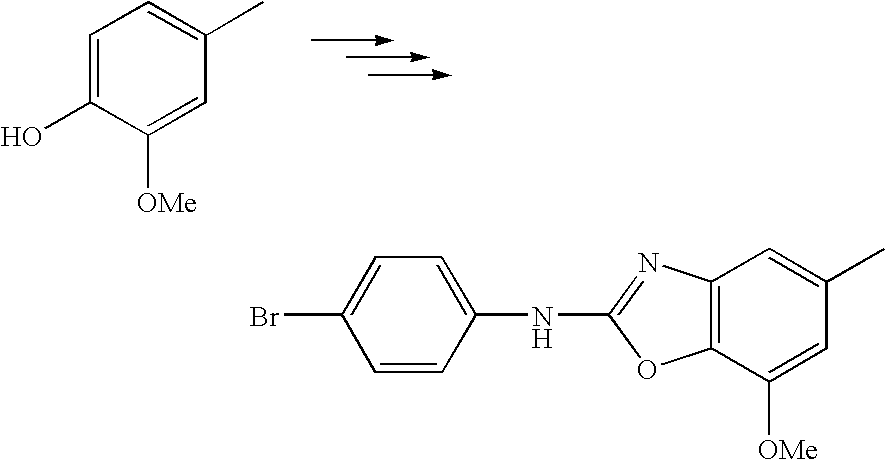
C1=C(O)C([OMe])=CC(C)=C1.C1=CC(NC2=NC3=C(O2)C([OMe])=CC(C)=C3)=CC=C1Br
